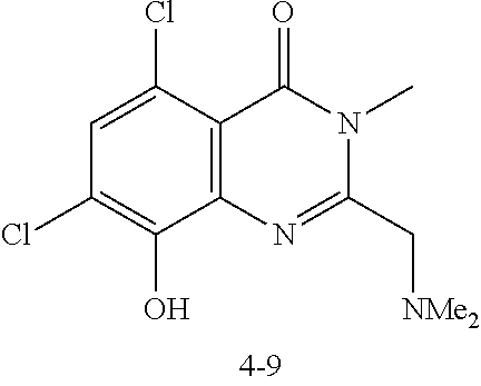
C1=C(Cl)C2=C(C(O)=C1Cl)N=C(C[NMe2])N(C)C2=O
